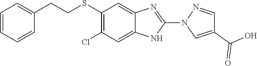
C1(CCSC2=C(Cl)C=C3C(=C2)N=C(N2C=C(C(O)=O)C=N2)N3)=CC=CC=C1
